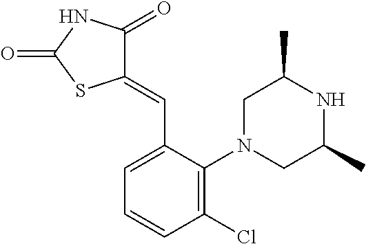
C1=C(C=C2C(=O)NC(=O)S2)C(N2CC(C)NC(C)C2)=C(Cl)C=C1
